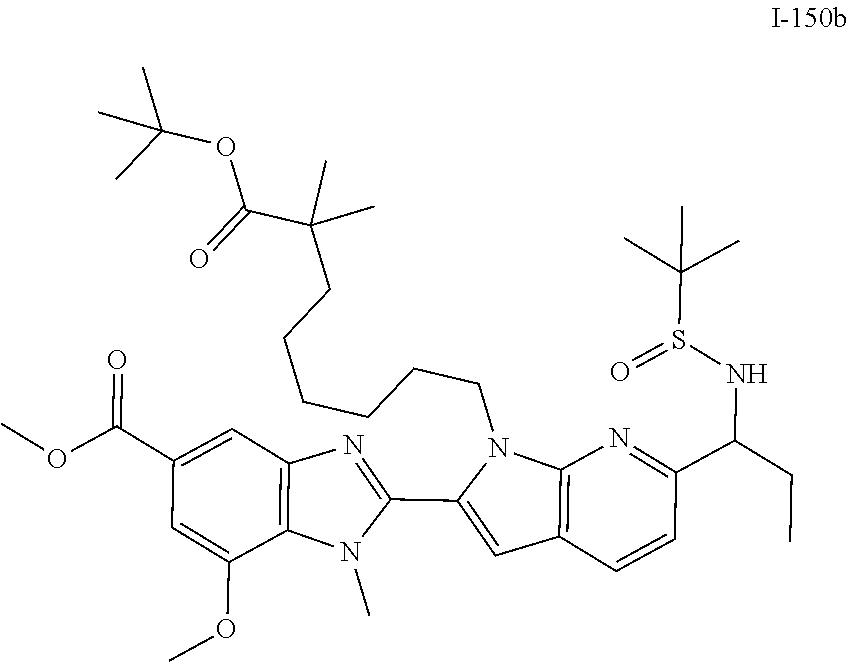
C12=C(C=CC(C(NS(C(C)(C)C)=O)CC)=N1)C=C(C1=NC3=C(N1C)C(OC)=CC(C(OC)=O)=C3)N2CCCCCCC(C(OC(C)(C)C)=O)(C)C
